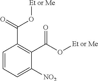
C(C1=C(C(=O)O[Et or Me])C([NO2])=CC=C1)(O[Et or Me])=O
